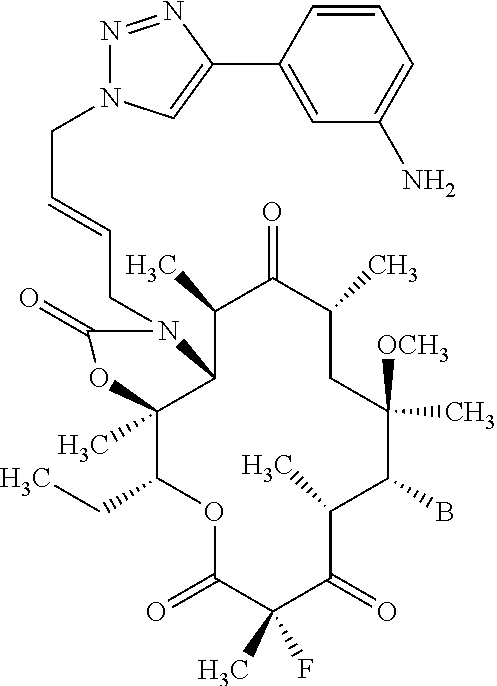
O1C(=O)C(C)(F)C(=O)C(C)C(B)C([OCH3])(C)CC(C)C(=O)C(C)C2C(C)(C1CC)OC(=O)N2CC=CCN1N=NC(C2=CC(N)=CC=C2)=C1
